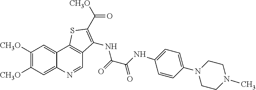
C1([CH3O])=C([CH3O])C=C2C(=C1)C1=C(C=N2)C(NC(C(NC2=CC=C(N3CCN(C)CC3)C=C2)=O)=O)=C(C([CH3O])=O)S1
